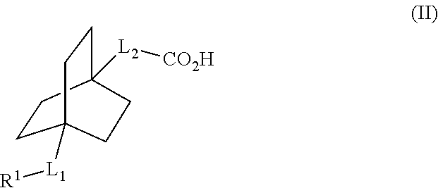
C1CC2([L2][CO2H])CCC1([L1][R1])CC2
